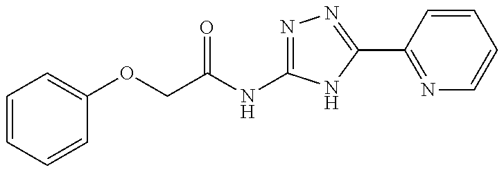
C(C(NC1=NN=C(C2=NC=CC=C2)N1)=O)OC1=CC=CC=C1
